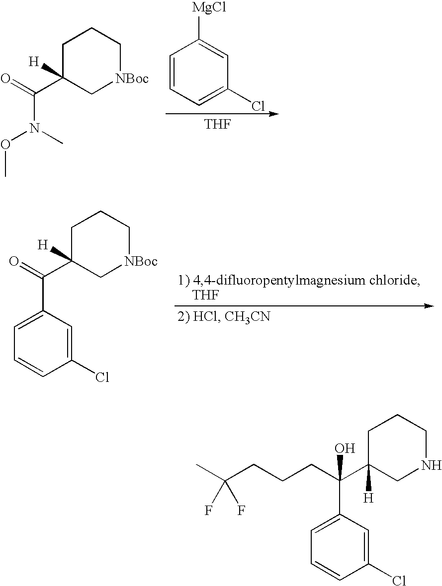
C1C(C(=O)N(C)OC)([H])C[NBoc]CC1.C1=CC=C(Cl)C=C1[MgCl].[THF].C1C(C(=O)C2=CC=CC(Cl)=C2)([H])C[NBoc]CC1.C1C(C(CCCC(C)(F)F)(C2=CC=CC(Cl)=C2)O)([H])CNCC1
